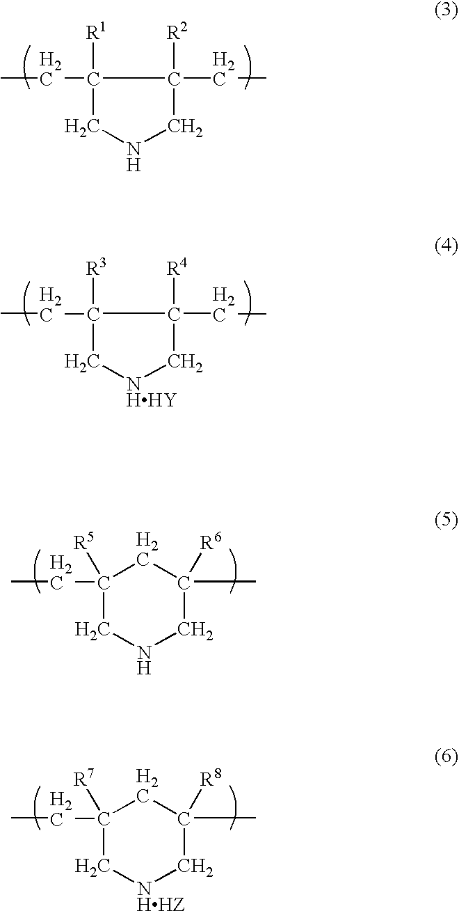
CCC1([R1])C(CC)([R2])CNC1.CCC1([R3])C(CC)([R4])C[NHHY]C1.CCC1([R5])CNCC(C)([R6])C1.CCC1([R7])C[NHHZ]CC(C)([R8])C1
